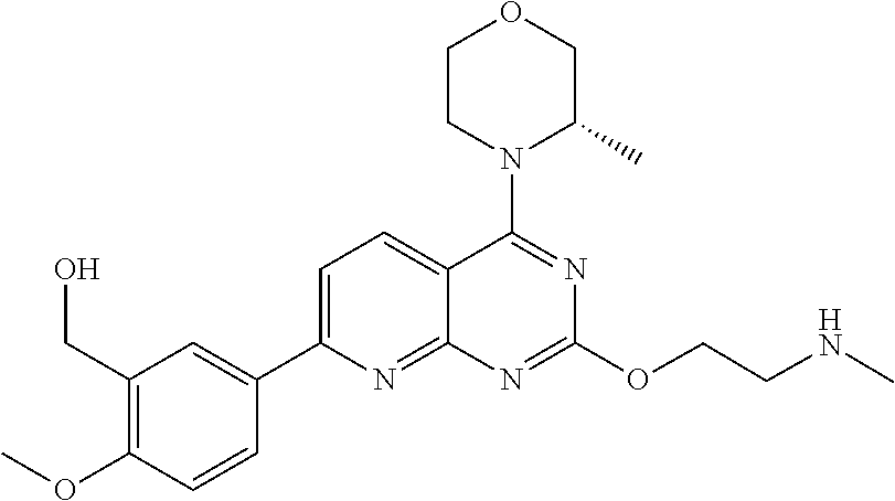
C1=C(C2=CC(CO)=C(OC)C=C2)N=C2C(=C1)C(N1C(C)COCC1)=NC(OCCNC)=N2
